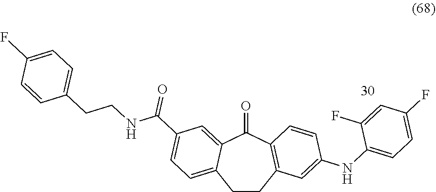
O=C1C2=CC(C(NCCC3=CC=C(F)C=C3)=O)=CC=C2CCC2=C1C=CC(NC1=CC=C(F)C=C1F)=C2
